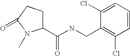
C(NCC1=C(Cl)C=CC=C1Cl)(=O)C1CCC(=O)N1C
